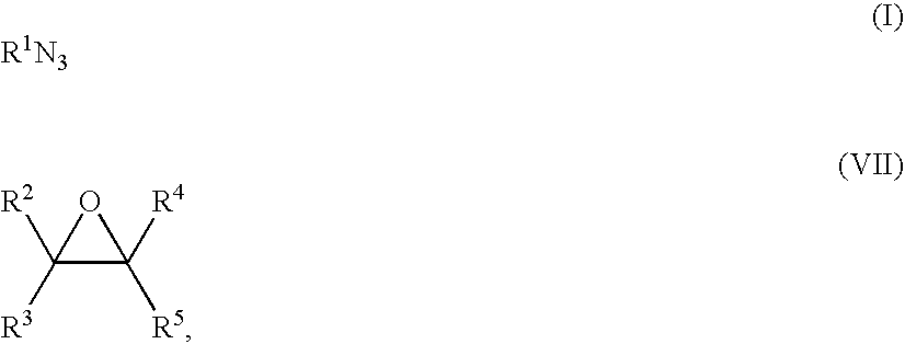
C1([R3])([R2])C([R4])([R5])O1
